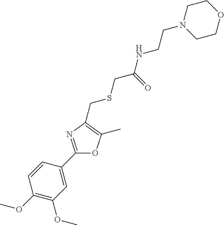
C1=CC(C2=NC(CSCC(=O)NCCN3CCOCC3)=C(C)O2)=CC(OC)=C1OC
